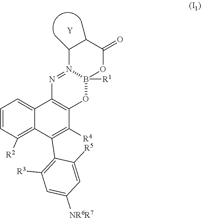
C1=CC([R2])=C2C(=C1)C1=C(C([R4])=C2C2=C([R3])C=C([NR6R7])C=C2[R5])OB2([R1])N(=N1)C(C)C(C)C(=O)O2.[Y]
